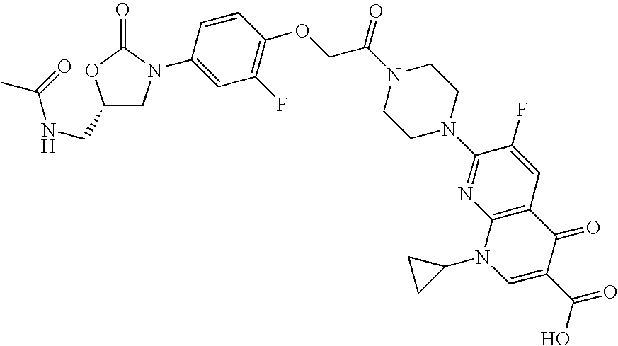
C1(CNC(=O)C)CN(C2=CC(F)=C(OCC(N3CCN(C4=NC5=C(C=C4F)C(=O)C(C(=O)O)=CN5C4CC4)CC3)=O)C=C2)C(=O)O1
